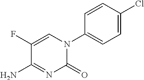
C1=C(Cl)C=CC(N2C(=O)N=C(N)C(F)=C2)=C1
